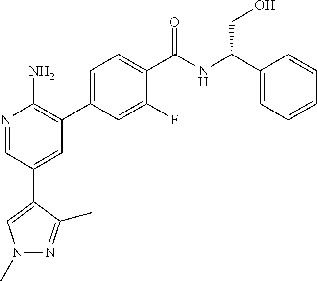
N1=CC(C2=CN(C)N=C2C)=CC(C2=CC=C(C(NC(C3=CC=CC=C3)CO)=O)C(F)=C2)=C1N
